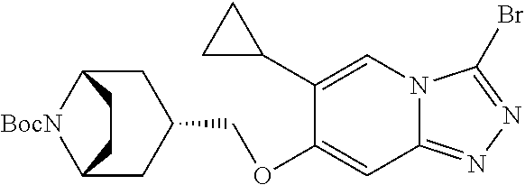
C1(C2CC2)=CN2C(=NN=C2Br)C=C1OCC1CC2[BocN]C(C1)CC2
